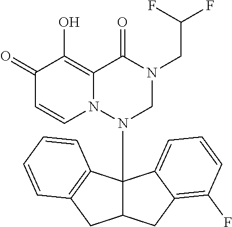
C1(=O)C=CN2C(=C1O)C(=O)N(CC(F)F)CN2C12C(CC3=C(F)C=CC=C13)CC1=C2C=CC=C1
